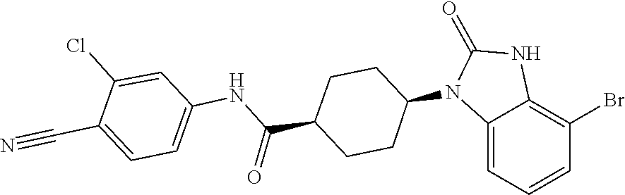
C1(=O)NC2=C(Br)C=CC=C2N1C1CCC(C(NC2=CC=C(C#N)C(Cl)=C2)=O)CC1
